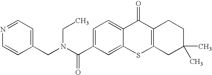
C1(C(N(CC)CC2=CC=NC=C2)=O)=CC=C2C(=C1)SC1=C(C2=O)CCC(C)(C)C1
